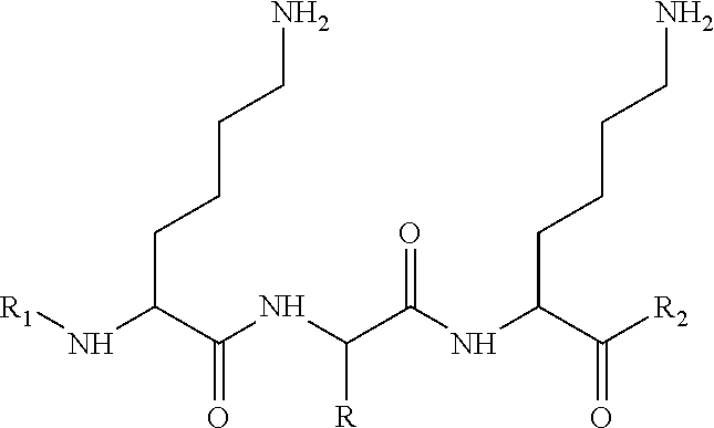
[R1]NC(C(NC(C(NC(C([R2])=O)CCCCN)=O)[R])=O)CCCCN
